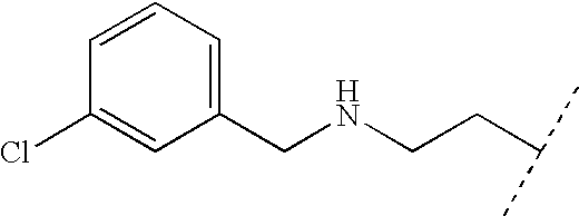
C1(CNCCC(C)C)=CC=CC(Cl)=C1
